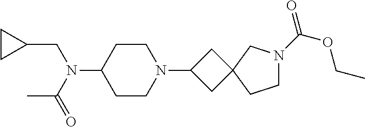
C1CC(N(C(C)=O)CC2CC2)CCN1C1CC2(C1)CN(C(=O)OCC)CC2
